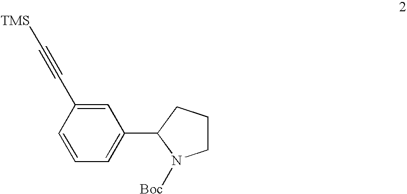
C1=C(C#C[TMS])C=CC=C1C1N([Boc])CCC1
